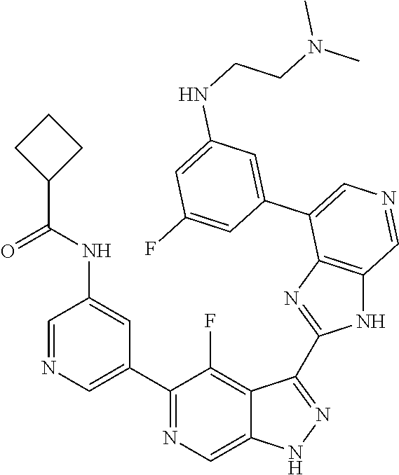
C1(C2=CN=CC(NC(C3CCC3)=O)=C2)=NC=C2C(=C1F)C(C1=NC3=C(N1)C=NC=C3C1=CC(NCCN(C)C)=CC(F)=C1)=NN2
